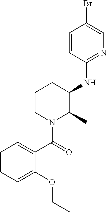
C1=CC(NC2C(C)N(C(=O)C3=CC=CC=C3OCC)CCC2)=NC=C1Br
